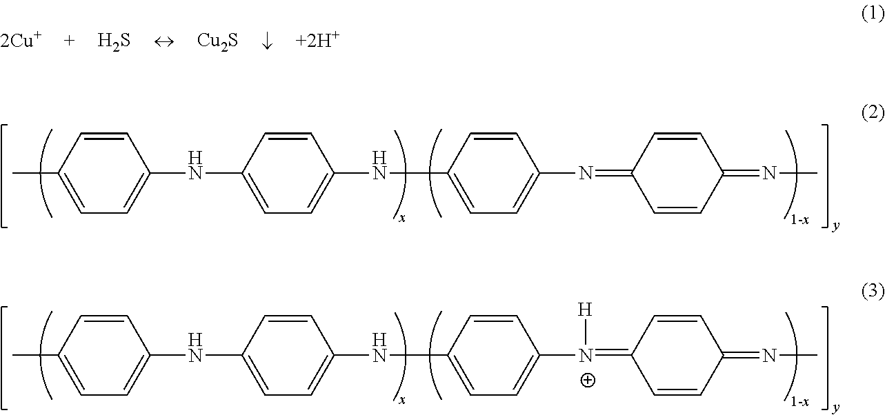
C1=C(C)C=CC(NC2=CC=C(NC3=CC=C(N=C4C=CC(=NC)C=C4)C=C3)C=C2)=C1.C1=C(C)C=CC(NC2=CC=C(NC3=CC=C([N+](=C4C=CC(=NC)C=C4)[H])C=C3)C=C2)=C1.S.[Cu2S]
